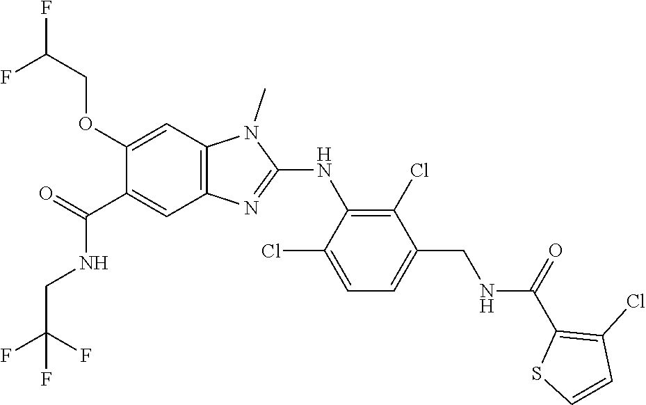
C1(OCC(F)F)=CC2=C(C=C1C(NCC(F)(F)F)=O)N=C(NC1=C(Cl)C(CNC(C3=C(Cl)C=CS3)=O)=CC=C1Cl)N2C
